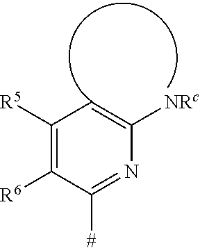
C1([R5])=C([R6])C([#])=NC([NRc])=C1
